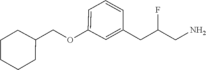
C1CCCCC1COC1=CC=CC(CC(CN)F)=C1
